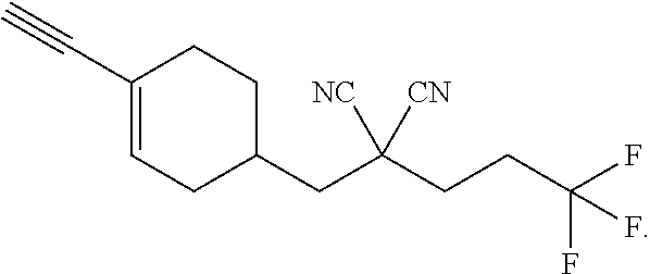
C(C1=CCC(CC(CCC(F)(F)F)([CN])[NC])CC1)#C
